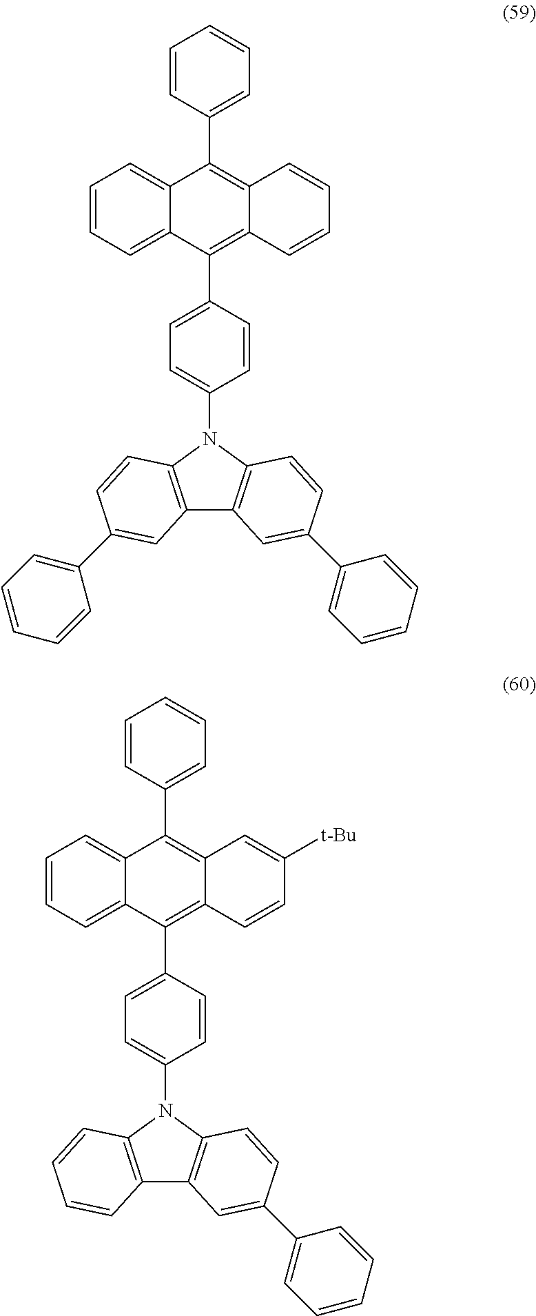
C1=CC(C2=C3C(=C(C4=CC=CC=C4)C4=CC=CC=C24)C=CC=C3)=CC=C1N1C2=C(C3=C1C=CC(C1=CC=CC=C1)=C3)C=C(C1=CC=CC=C1)C=C2.C1=CC(C2=C3C(=C(C4=CC=CC=C4)C4=CC=CC=C24)C=C([t-Bu])C=C3)=CC=C1N1C2=C(C3=C1C=CC(C1=CC=CC=C1)=C3)C=CC=C2
